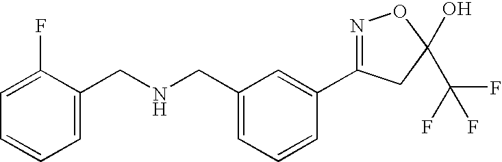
C1=C(CNCC2=CC=CC=C2F)C=C(C2=NOC(C(F)(F)F)(O)C2)C=C1
